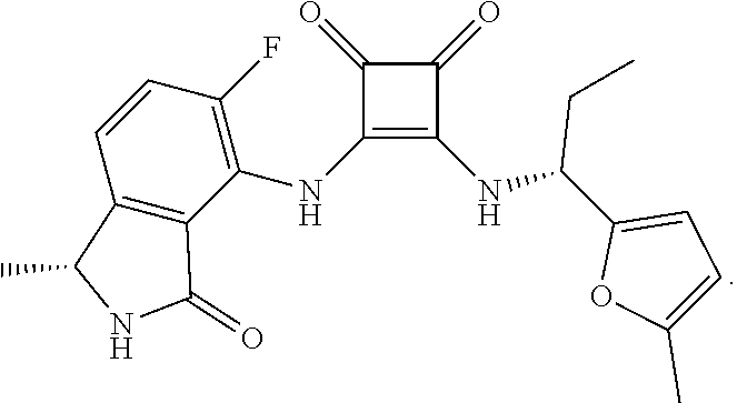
C1(NC2=C(F)C=CC3=C2C(=O)NC3C)=C(NC(C2=CC=C(C)O2)CC)C(=O)C1=O
